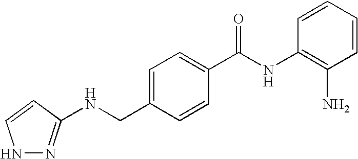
C1=CC=CC(NC(C2=CC=C(CNC3=NNC=C3)C=C2)=O)=C1N
